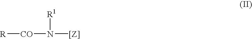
N([[Z]])([CO][R])[R1]
